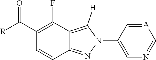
[A]1=CC(N2C([H])=C3C(=N2)C=CC(C([R])=O)=C3F)=CN=C1
